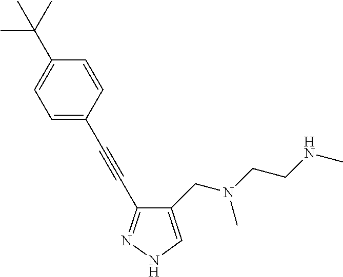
C1(CN(CCNC)C)=CNN=C1C#CC1=CC=C(C(C)(C)C)C=C1
